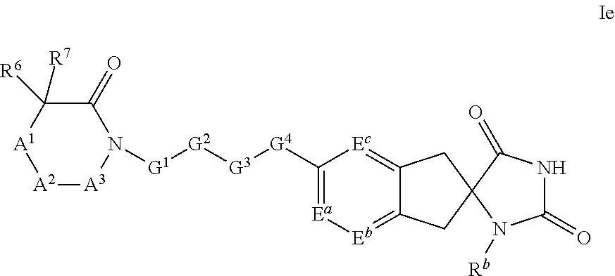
C1(=O)NC(=O)C2(N1[Rb])CC1=[Ec]C([G4][G3][G2][G1]N3C(=O)C([R7])([R6])[A1][A2][A3]3)=[Ea][Eb]=C1C2
